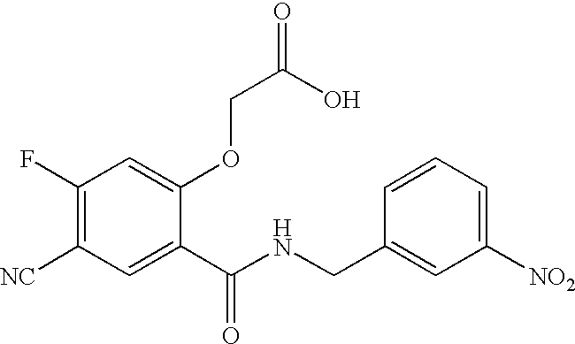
C1(F)=C([NC])C=C(C(NCC2=CC([NO2])=CC=C2)=O)C(OCC(=O)O)=C1
